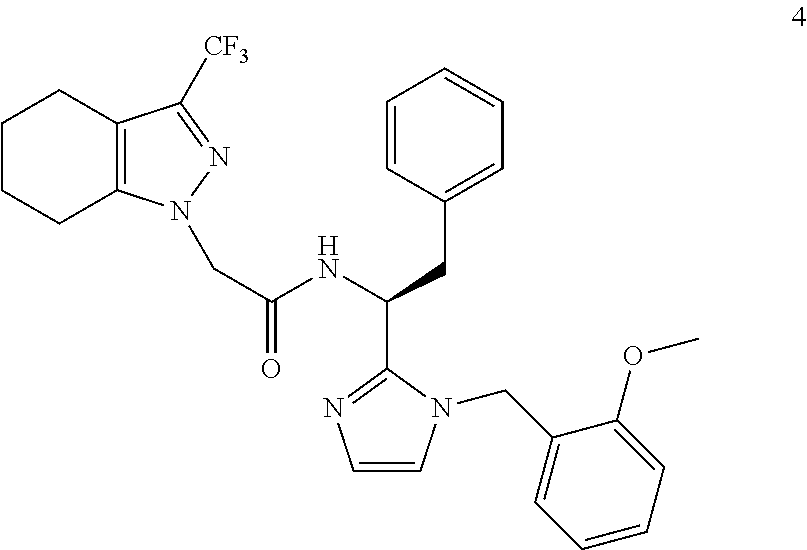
C12=C(N(CC(NC(C3=NC=CN3CC3=CC=CC=C3OC)CC3=CC=CC=C3)=O)N=C1[CF3])CCCC2
